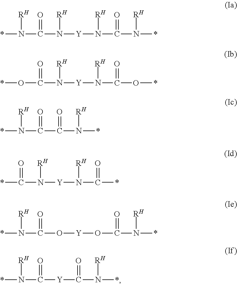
*N(C(=O)N([Y]N(C(N(*)[RH])=O)[RH])[RH])[RH].*OC(N([Y]N([RH])C(O*)=O)[RH])=O.*N([RH])C(C(N([RH])*)=O)=O.*N([RH])C(=O)O[Y]OC(N([RH])*)=O.*N([RH])C(=O)[Y]C(=O)N([RH])*.*C(=O)N([RH])[Y]N(C(=O)*)[RH]
